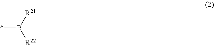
*B([R21])[R22]
